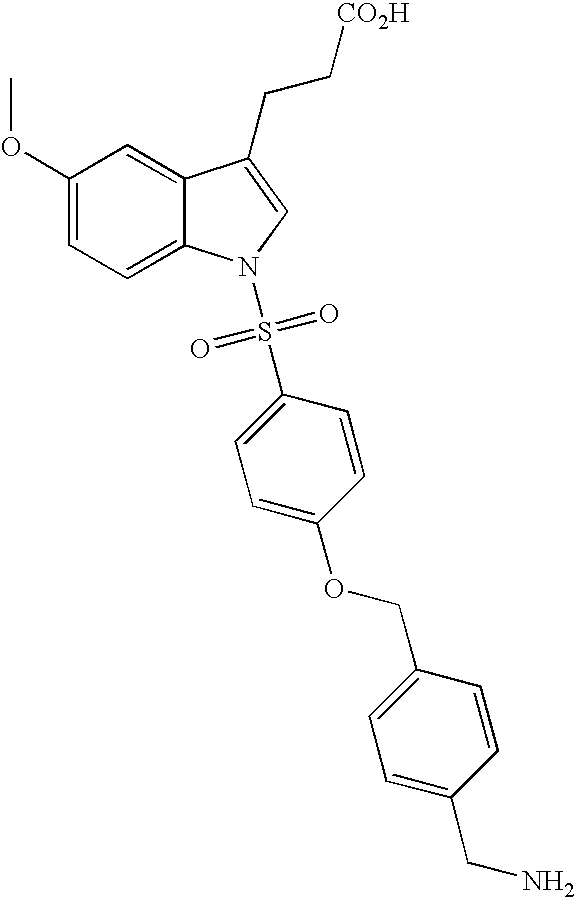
C12=CC(OC)=CC=C1N(S(C1=CC=C(OCC3=CC=C(CN)C=C3)C=C1)(=O)=O)C=C2CC[CO2H]
